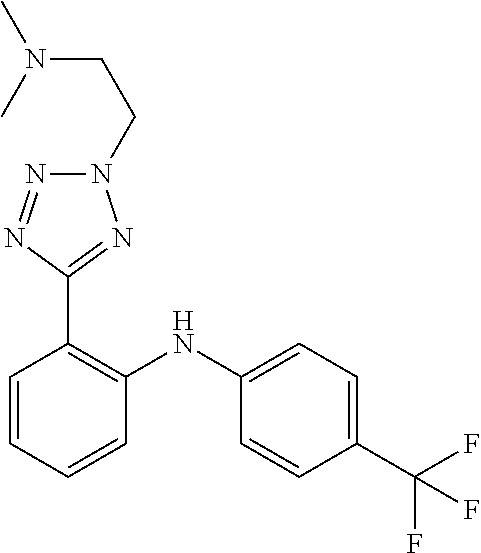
C1=C(NC2=C(C3=NN(CCN(C)C)N=N3)C=CC=C2)C=CC(C(F)(F)F)=C1
